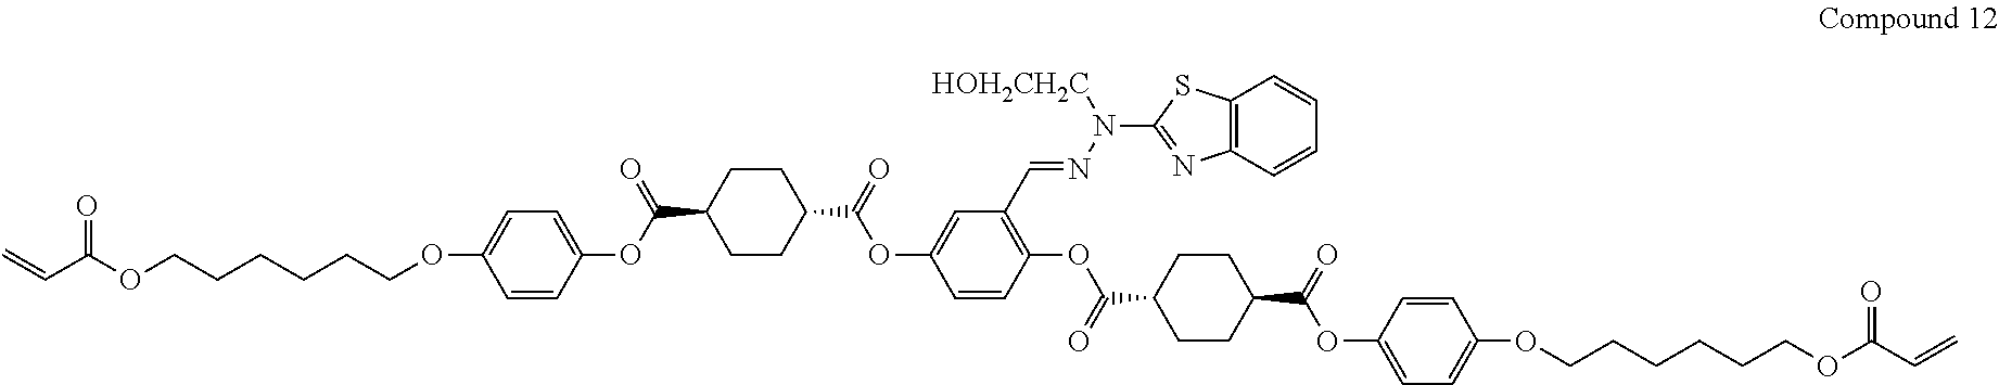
C=CC(OCCCCCCOC1=CC=C(OC(C2CCC(C(=O)OC3=CC(C=NN(C4=NC5=C(S4)C=CC=C5)[HOH2CH2C])=C(OC(C4CCC(C(=O)OC5=CC=C(OCCCCCCOC(C=C)=O)C=C5)CC4)=O)C=C3)CC2)=O)C=C1)=O
